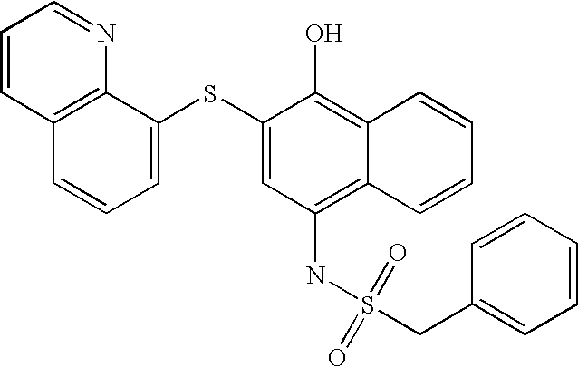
C1=CC2=C(N=C1)C(SC1=CC(NS(CC3=CC=CC=C3)(=O)=O)=C3C(=C1O)C=CC=C3)=CC=C2
